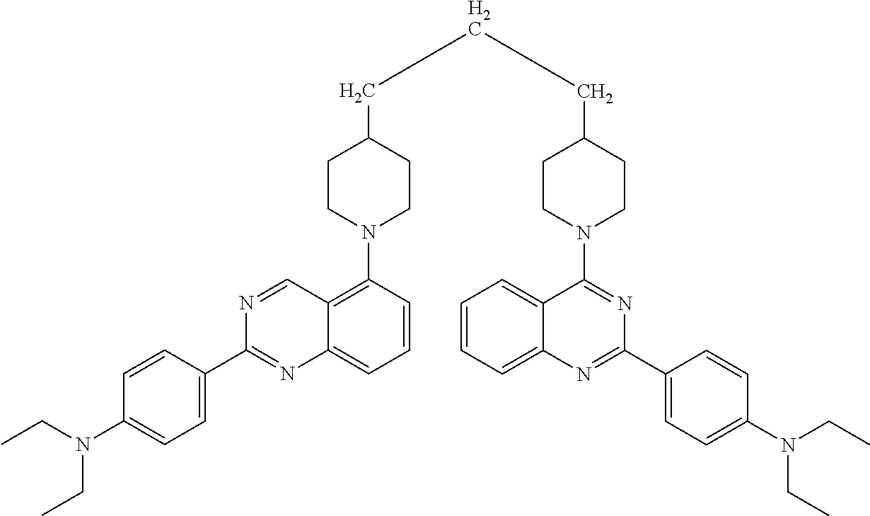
CCN(C1=CC=C(C2=NC3=CC=CC(N4CCC(CCCC5CCN(C6=NC(C7=CC=C(N(CC)CC)C=C7)=NC7=CC=CC=C67)CC5)CC4)=C3C=N2)C=C1)CC
